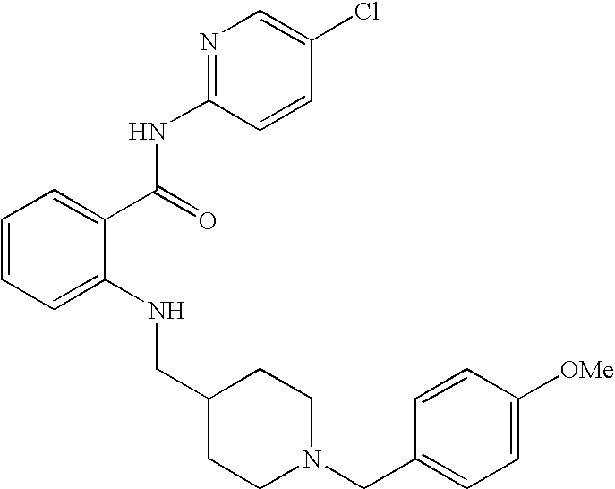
C1=CC=C(NCC2CCN(CC3=CC=C([OMe])C=C3)CC2)C(C(NC2=NC=C(Cl)C=C2)=O)=C1
